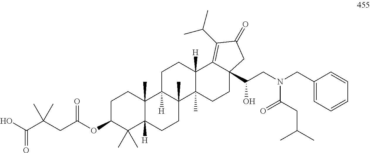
C1C(OC(CC(C(O)=O)(C)C)=O)C(C)(C)C2([H])C(C)(C1)C1([H])C(C)(CC2)C2(C)C([H])(CC1)C1=C(C(C)C)C(=O)CC1(C(O)CN(CC1=CC=CC=C1)C(CC(C)C)=O)CC2
